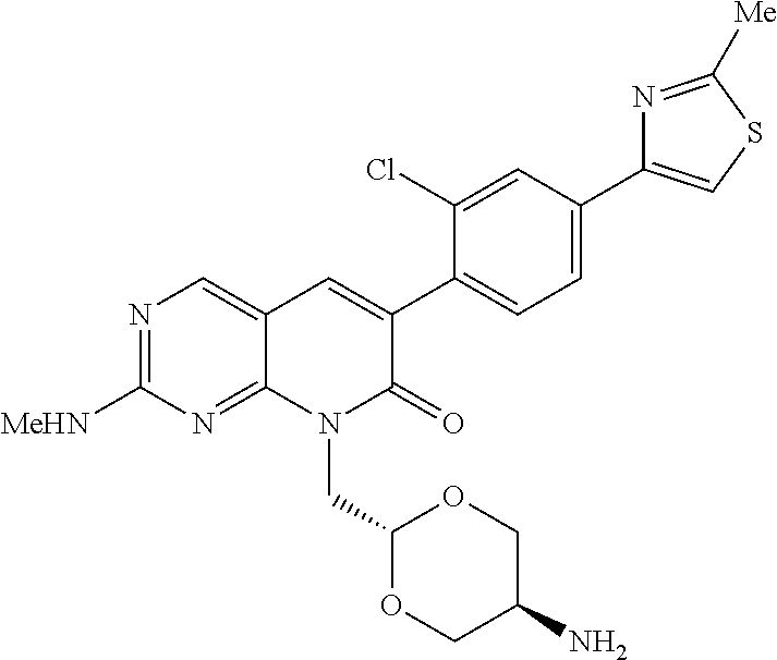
N1=C([MeHN])N=C2C(=C1)C=C(C1=CC=C(C3=CSC([Me])=N3)C=C1Cl)C(=O)N2CC1OCC(N)CO1
